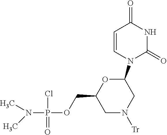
O=C1C=CN(C2OC(COP(Cl)(=O)N(C)C)CN([Tr])C2)C(=O)N1
